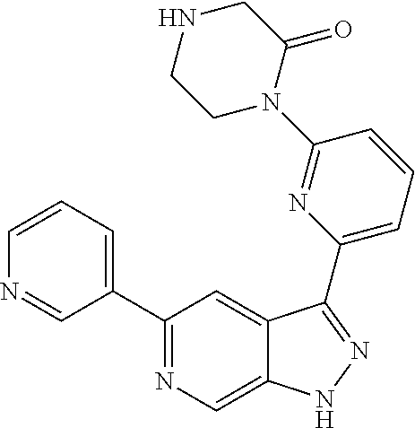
C1(C2=CC=CN=C2)=NC=C2C(=C1)C(C1=CC=CC(N3C(=O)CNCC3)=N1)=NN2
